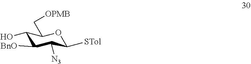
OC1C([BnO])C([N3])C([STol])OC1C[OPMB]
